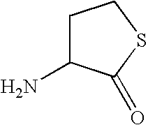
C1C(N)C(=O)SC1
